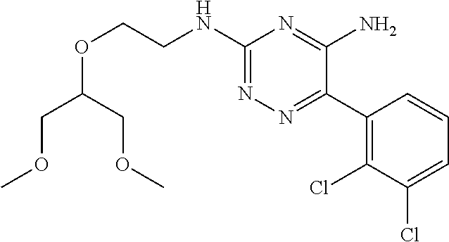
C1(NCCOC(COC)COC)=NN=C(C2=C(Cl)C(Cl)=CC=C2)C(N)=N1
